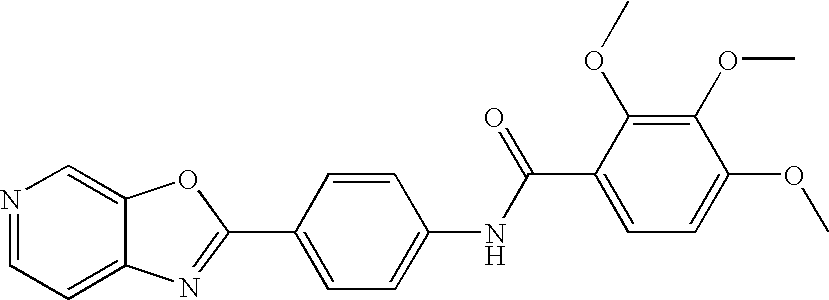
C12=CC=NC=C1OC(C1=CC=C(NC(C3=CC=C(OC)C(OC)=C3OC)=O)C=C1)=N2
